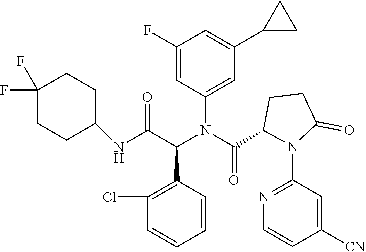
C1(F)=CC(N(C(C(NC2CCC(F)(F)CC2)=O)C2=C(Cl)C=CC=C2)C(=O)C2N(C3=NC=CC([CN])=C3)C(=O)CC2)=CC(C2CC2)=C1
